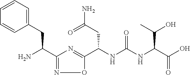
C1(C(N)CC2=CC=CC=C2)=NOC(C(NC(NC(C(O)=O)C(O)C)=O)CC(N)=O)=N1
